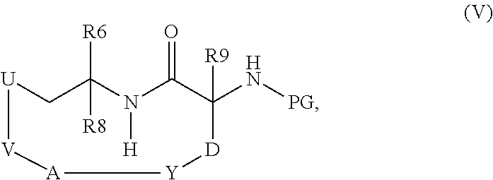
[U]1CC([R6])([R8])N([H])C(=O)C(N[PG])([R9])[D][Y][A][V]1
